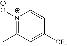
[N+]1([O-])=C(C)C=C([CF3])C=C1
